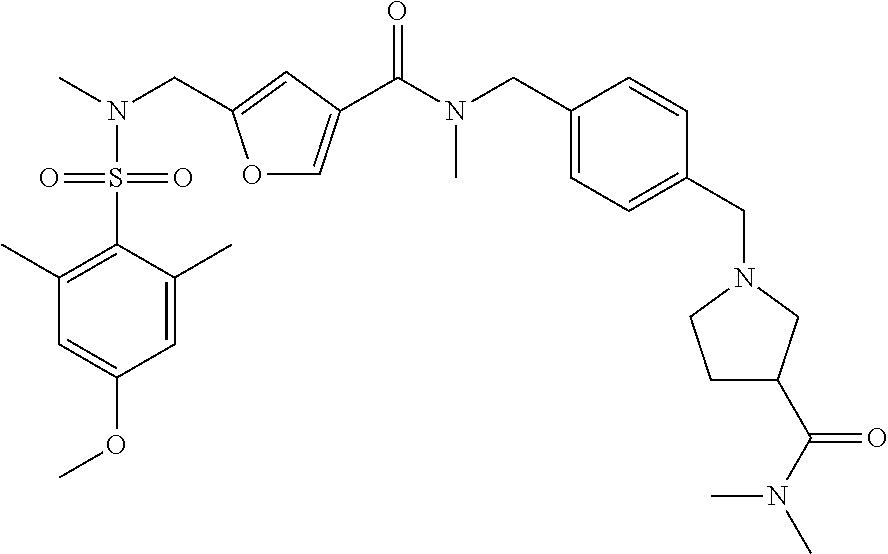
C1(CN(C)C(=O)C2=COC(CN(C)S(=O)(=O)C3=C(C)C=C(OC)C=C3C)=C2)=CC=C(CN2CCC(C(N(C)C)=O)C2)C=C1
